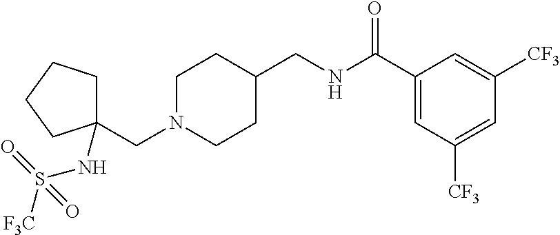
C1N(CC2(NS([F3C])(=O)=O)CCCC2)CCC(CNC(C2=CC([CF3])=CC([CF3])=C2)=O)C1
